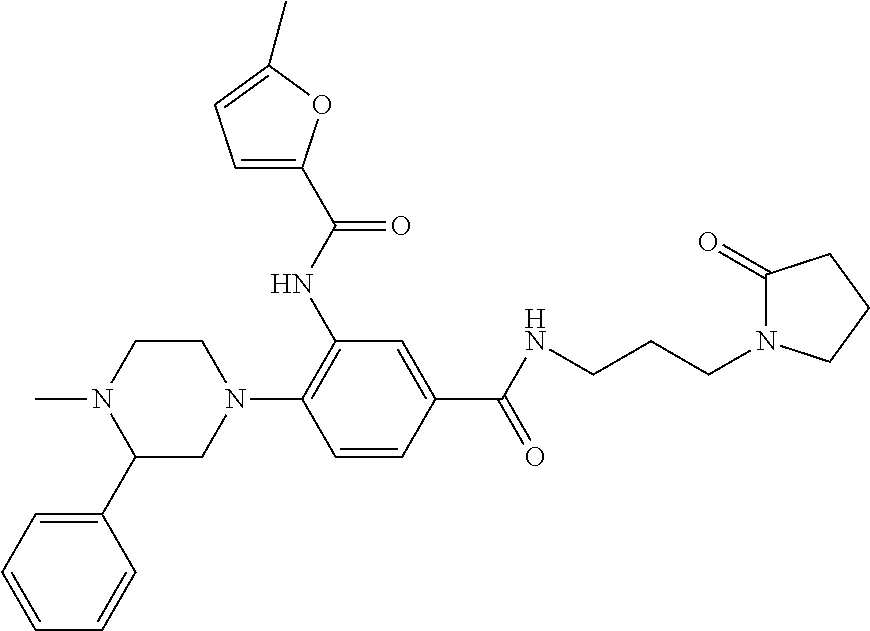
C1=CC=C(C2CN(C3=C(NC(=O)C4=CC=C(C)O4)C=C(C(NCCCN4C(=O)CCC4)=O)C=C3)CCN2C)C=C1
